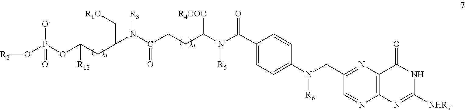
N([R5])(C(C1=CC=C(N(CC2=NC3=C(N=C2)N=C([NHR7])NC3=O)[R6])C=C1)=O)C([R4OOC])CCC(N(C(CC(OP([O-])(=O)O[R2])[R12])C[R1O])[R3])=O
